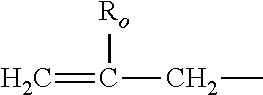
C=C(CC)[Ro]
